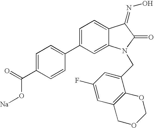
C1=C(C2=CC=C(C(=O)O[Na])C=C2)C=C2C(=C1)C(=NO)C(=O)N2CC1=CC(F)=CC2=C1OCOC2
